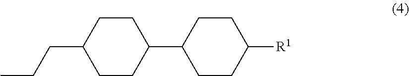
C1CC(CCC)CCC1C1CCC([R1])CC1
